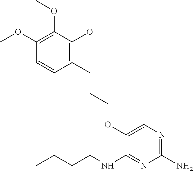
C1(OC)=C(OC)C(OC)=C(CCCOC2=CN=C(N)N=C2NCCCC)C=C1
